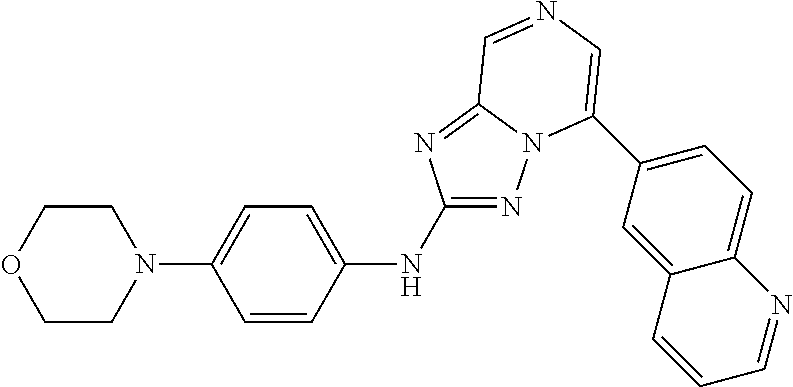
C1=CC(NC2=NN3C(=N2)C=NC=C3C2=CC=C3C(=C2)C=CC=N3)=CC=C1N1CCOCC1
